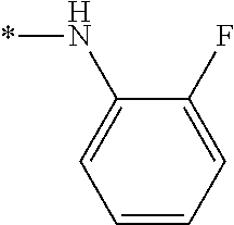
*NC1=CC=CC=C1F
